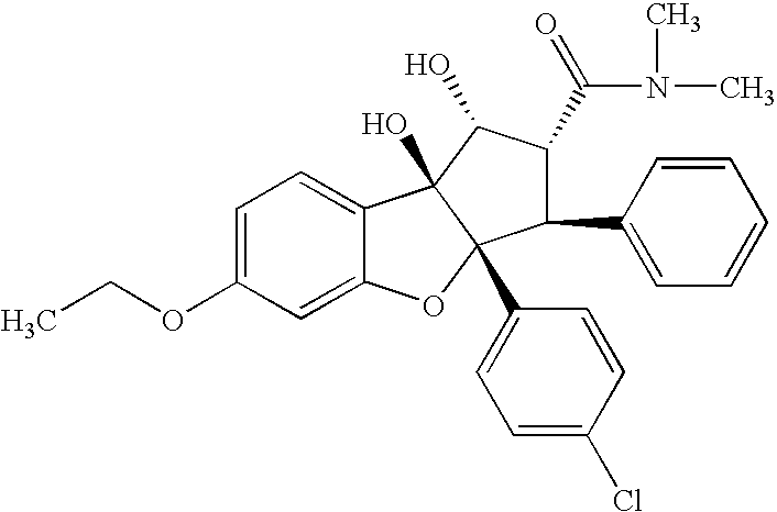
C1=C(OCC)C=C2C(=C1)C1(O)C(C3=CC=C(Cl)C=C3)(O2)C(C2=CC=CC=C2)C(C(=O)N(C)C)C1O
